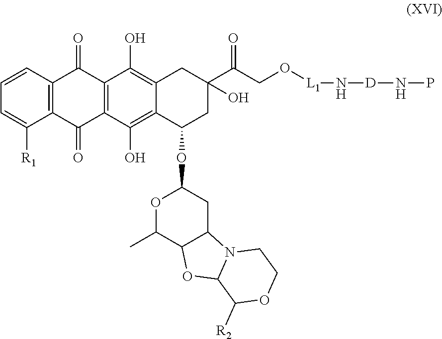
C1=CC2=C(C([R1])=C1)C(=O)C1=C(C2=O)C(O)=C2C(=C1O)C(OC1OC(C)C3C(C1)N1C(O3)C([R2])OCC1)CC(C(CO[L1]N[D]NP)=O)(O)C2
